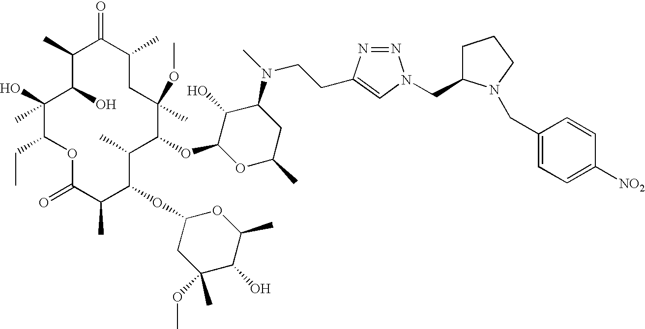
O1C(=O)C(C)C(OC2CC(OC)(C)C(O)C(C)O2)C(C)C(OC2OC(C)CC(N(CCC3=CN(CC4CCCN4CC4=CC=C([NO2])C=C4)N=N3)C)C2O)C(OC)(C)CC(C)C(=O)C(C)C(O)C(O)(C)C1CC
